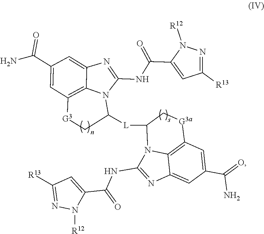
C1(C(N)=O)=CC2=C3C(=C1)N=C(NC(C1=CC([R13])=NN1[R12])=O)N3C([L]C1C[G3a]C3=C4C(=CC(C(=O)N)=C3)N=C(NC(=O)C3=CC([R13])=NN3[R12])N14)C[G3]2
